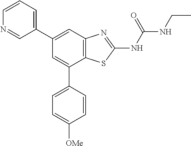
C1=CC=C(C2=CC3=C(C(C4=CC=C([OMe])C=C4)=C2)SC(NC(NCC)=O)=N3)C=N1
